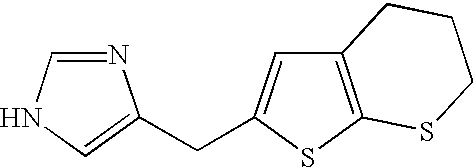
N1=CNC=C1CC1=CC2=C(S1)SCCC2
